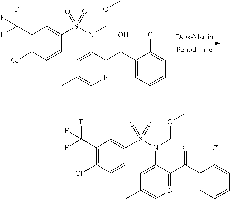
C1=C(N(S(C2=CC(C(F)(F)F)=C(Cl)C=C2)(=O)=O)COC)C(C(C2=CC=CC=C2Cl)O)=NC=C1C.C1=C(N(S(C2=CC(C(F)(F)F)=C(Cl)C=C2)(=O)=O)COC)C(C(C2=CC=CC=C2Cl)=O)=NC=C1C
